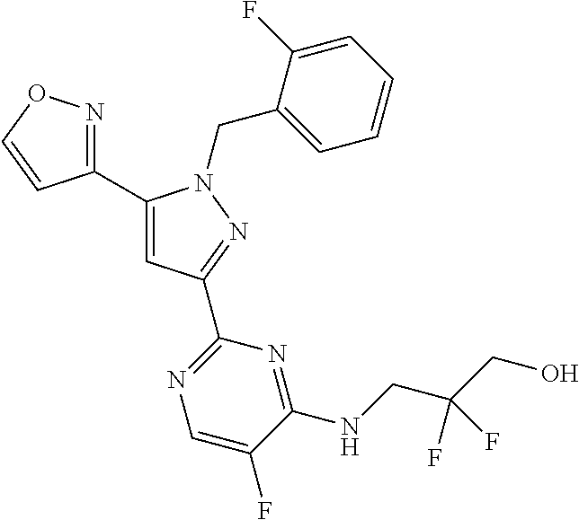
C1(C2=NOC=C2)=CC(C2=NC=C(F)C(NCC(CO)(F)F)=N2)=NN1CC1=CC=CC=C1F
